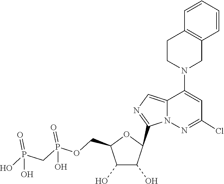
C1(C2C(O)C(O)C(COP(=O)(O)CP(=O)(O)O)O2)=NC=C2C(N3CC4=C(CC3)C=CC=C4)=CC(Cl)=NN12
